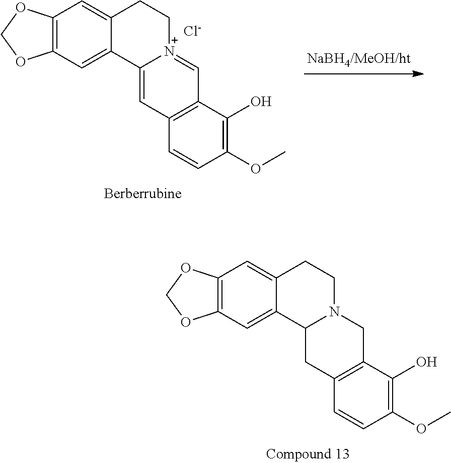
C12=C(C=C3C(=C1)CCN1C3CC3=C(C1)C(O)=C(OC)C=C3)OCO2.C12=C(C=C3C(=C1)CC[N+]1=CC4=C(C=C31)C=CC(OC)=C4O)OCO2.[Cl-]
